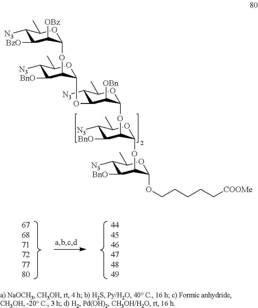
C1([N3])C(OC2C(OC3C([OBz])C([BzO])C([N3])C(C)O3)C([BnO])C([N3])C(C)O2)C([OBn])C(OC2C([BnO])C([N3])C(C)OC2OC2C([BnO])C([N3])C(C)OC2OCCCCC[COOMe])OC1C
